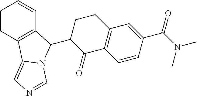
C1=CC2=C(C=C1)C(C1C(=O)C3=C(CC1)C=C(C(N(C)C)=O)C=C3)N1C2=CN=C1
